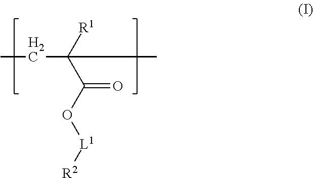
[R1]C(C(O[L1][R2])=O)(C)CC
